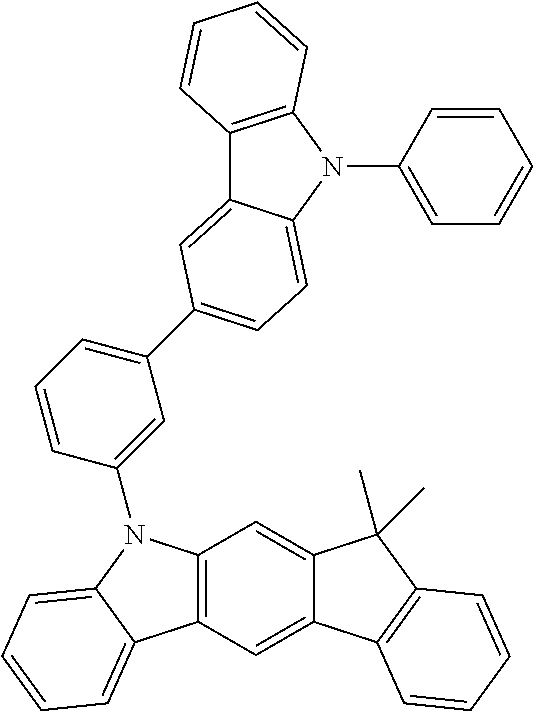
C12=C(N(C3=CC=CC=C3)C3=CC=C(C4=CC=CC(N5C6=C(C7=CC=CC=C57)C=C5C(=C6)C(C)(C)C6=C5C=CC=C6)=C4)C=C13)C=CC=C2
